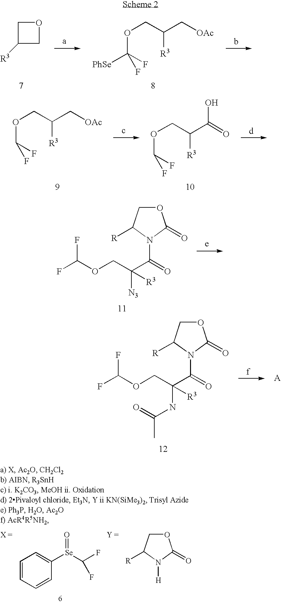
C1C([R3])CO1.O(C(F)([PhSe])F)CC(C[OAc])[R3].O(C(F)F)CC(C[OAc])[R3].O(C(F)F)CC(C(=O)O)[R3].O(CC(C(=O)N1C(=O)OCC1[R])([N3])[R3])C(F)F.O(CC(C(=O)N1C(=O)OCC1[R])(NC(=O)C)[R3])C(F)F.C1=CC=CC([Se](C(F)F)=O)=C1.O1CC([R])N([H])C1=O
